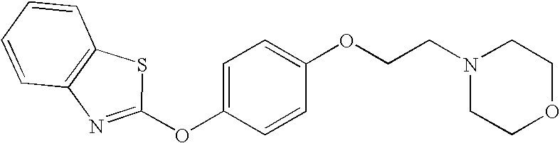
C1(OCCN2CCOCC2)=CC=C(OC2=NC3=C(C=CC=C3)S2)C=C1
